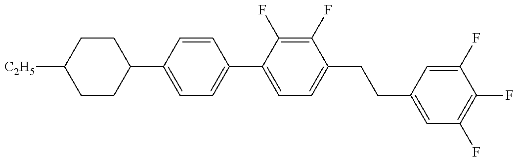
C1(C2=CC=C(C3=CC=C(CCC4=CC(F)=C(F)C(F)=C4)C(F)=C3F)C=C2)CCC([C2H5])CC1
